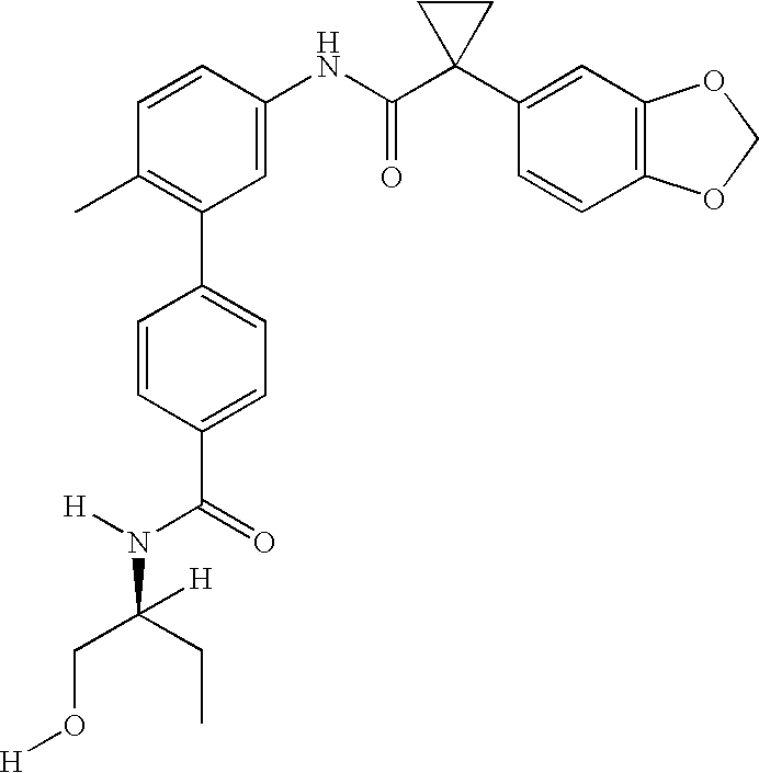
C1(NC(C2(C3=CC4=C(C=C3)OCO4)CC2)=O)=CC(C2=CC=C(C(=O)N([H])C(CO[H])(CC)[H])C=C2)=C(C)C=C1
